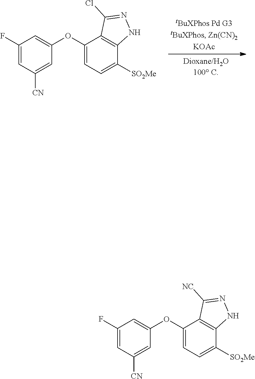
C1(OC2=CC(F)=CC([CN])=C2)=CC=C([SO2Me])C2=C1C(Cl)=NN2.C1(OC2=CC(F)=CC([CN])=C2)=CC=C([SO2Me])C2=C1C([NC])=NN2
